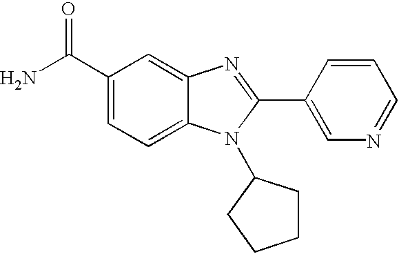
NC(C1=CC=C2C(=C1)N=C(C1=CN=CC=C1)N2C1CCCC1)=O
